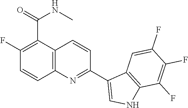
C12=C(N=C(C3=CNC4=C3C=C(F)C(F)=C4F)C=C1)C=CC(F)=C2C(=O)NC
